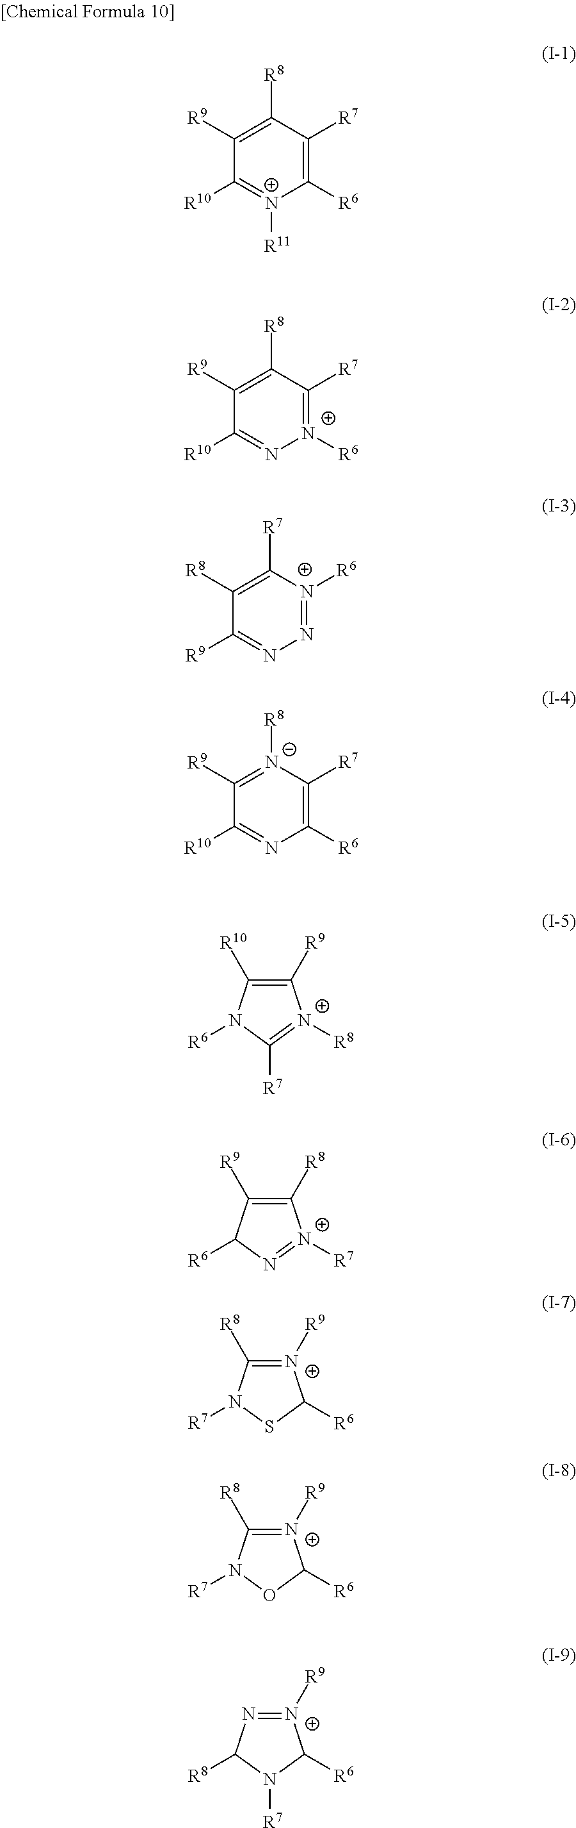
C1([R6])=C([R7])C([R8])=C([R9])C([R10])=[N+]1[R11].[N+]1([R6])=C([R7])C([R8])=C([R9])C([R10])=N1.N1=[N+]([R6])C([R7])=C([R8])C([R9])=N1.C1([R6])=C([R7])[N-]([R8])=C([R9])C([R10])=N1.C1([R9])=C([R10])N([R6])C([R7])=[N+]1[R8].C1([R8])=C([R9])C([R6])N=[N+]1[R7].[N+]1([R9])=C([R8])N([R7])SC1[R6].[N+]1([R9])=C([R8])N([R7])OC1[R6].[N+]1([R9])=NC([R8])N([R7])C1[R6]
